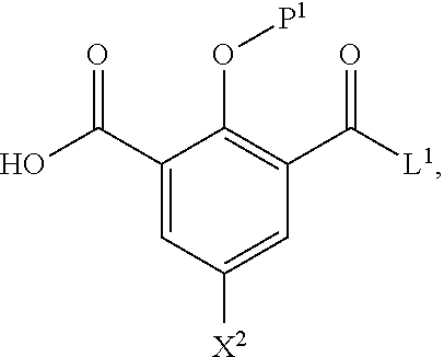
O([P1])C1=C(C(=O)[L1])C=C([X2])C=C1C(O)=O
